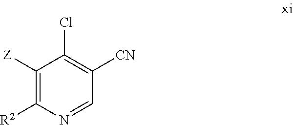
C1([Z])=C([R2])N=CC([CN])=C1Cl
